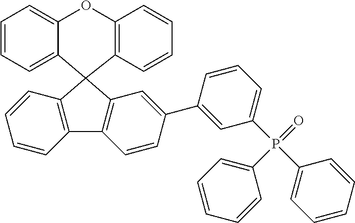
C1=CC=C2C(=C1)OC1=C(C=CC=C1)C21C2=C(C=CC=C2)C2=C1C=C(C1=CC(P(C3=CC=CC=C3)(=O)C3=CC=CC=C3)=CC=C1)C=C2
